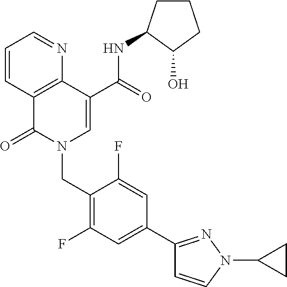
C1=CC2=C(N=C1)C(C(=O)NC1CCCC1O)=CN(CC1=C(F)C=C(C3=NN(C4CC4)C=C3)C=C1F)C2=O
